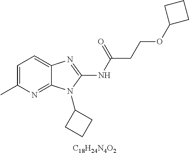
C1=C(C)N=C2C(=C1)N=C(NC(CCOC1CCC1)=O)N2C1CCC1.[C18H24N4O2]
